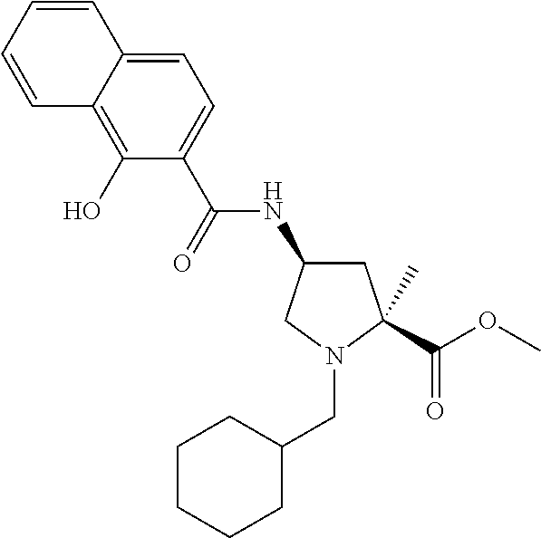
C(N1CC(NC(=O)C2=CC=C3C(=C2O)C=CC=C3)CC1(C(OC)=O)C)C1CCCCC1
